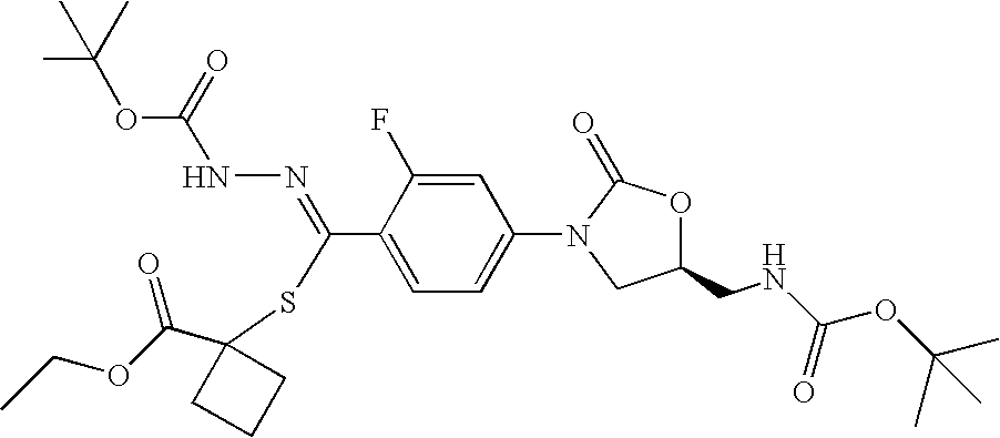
C(C1=CC=C(N2CC(CNC(OC(C)(C)C)=O)OC2=O)C=C1F)(=NNC(OC(C)(C)C)=O)SC1(C(OCC)=O)CCC1
